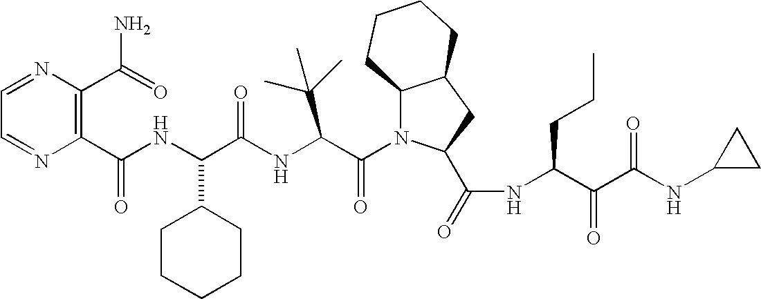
C1(C(NC(C(NC(C(N2C3C(CC2C(=O)NC(C(C(NC2CC2)=O)=O)CCC)CCCC3)=O)C(C)(C)C)=O)C2CCCCC2)=O)=C(C(N)=O)N=CC=N1
